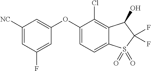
C1([NC])=CC(F)=CC(OC2=CC=C3C(=C2Cl)C(O)C(F)(F)S3(=O)=O)=C1
